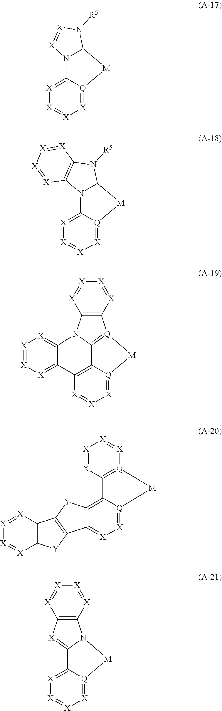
N12C([M][Q]3=[X][X]=[X][X]=C13)N([R5])[X]=[X]2.N12C([M][Q]3=[X][X]=[X][X]=C13)N([R5])C1=C2[X]=[X][X]=[X]1.C12=[Q]3[M][Q]4=[X][X]=[X]C(=C14)C1=[X][X]=[X][X]=C1N2C1=C3[X]=[X][X]=[X]1.[X]1=[X]C2=[Q]([X]=[X]1)[M][Q]1=[X][X]=C3C(=C21)[Y]C1=C3[Y]C2=C1[X]=[X][X]=[X]2.C12=[X]C3=C(N1[M][Q]1=[X][X]=[X][X]=C21)[X]=[X][X]=[X]3
